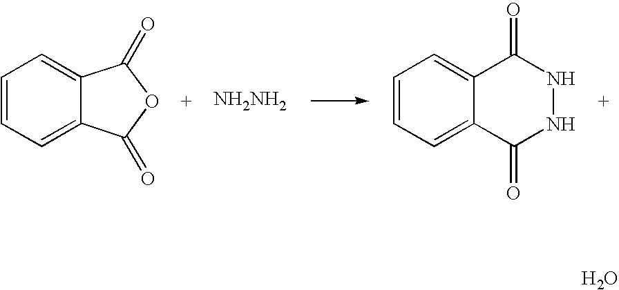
C1=CC=C2C(=C1)C(=O)OC2=O.[NH2NH2].C1=CC=C2C(=C1)C(=O)NNC2=O.O
